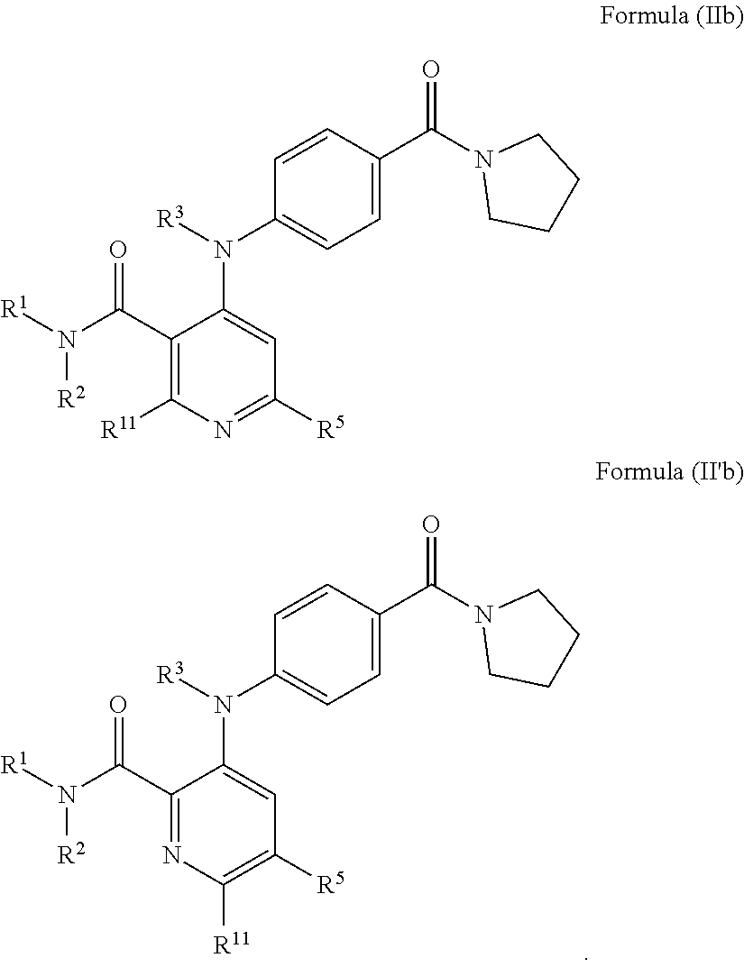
C1=CC(C(N2CCCC2)=O)=CC=C1N([R3])C1=CC([R5])=C([R11])N=C1C(N([R1])[R2])=O.C1=CC(C(N2CCCC2)=O)=CC=C1N([R3])C1=CC([R5])=NC([R11])=C1C(N([R1])[R2])=O
